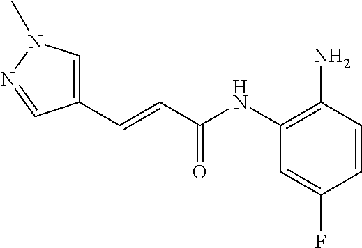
C1=CC(N)=C(NC(C=CC2=CN(C)N=C2)=O)C=C1F
